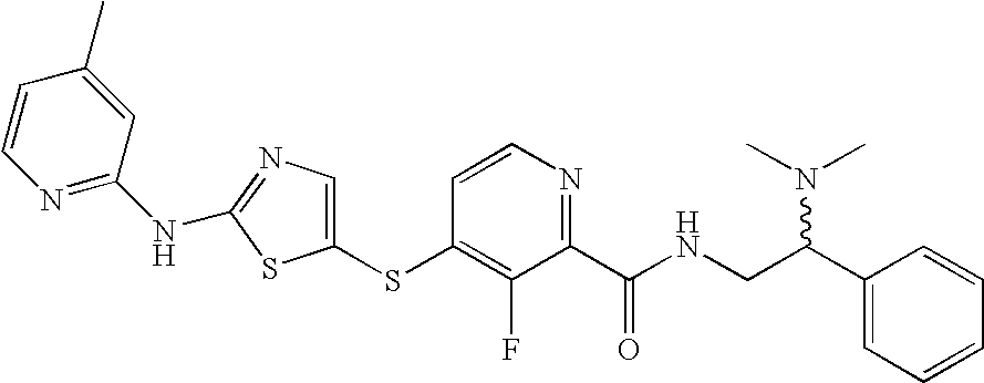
C1(SC2=C(F)C(C(=O)NCC(N(C)C)C3=CC=CC=C3)=NC=C2)=CN=C(NC2=NC=CC(C)=C2)S1
